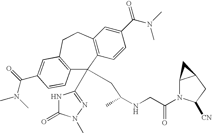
C12=C(C=CC(C(N(C)C)=O)=C1)C(C1=NN(C)C(=O)N1)(CC(NCC(N1C3C(CC1[CN])C3)=O)C)C1=C(CC2)C=C(C(N(C)C)=O)C=C1
